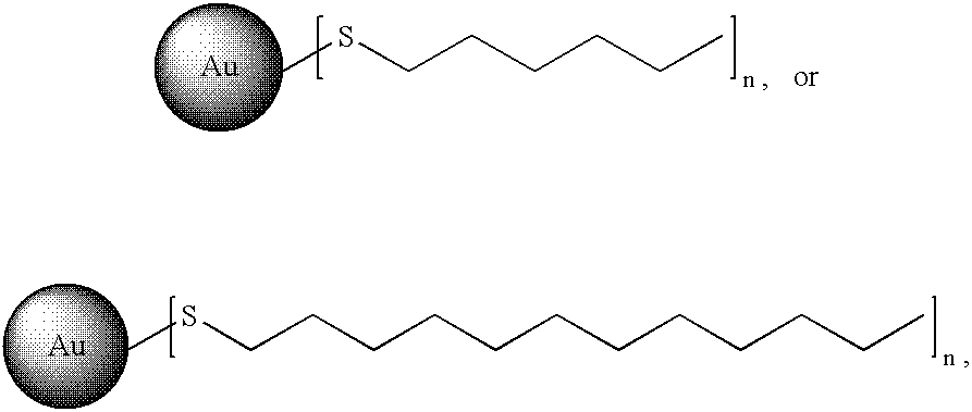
CSCCCCCC.[Au].CSCCCCCCCCCCCC.[Au]
